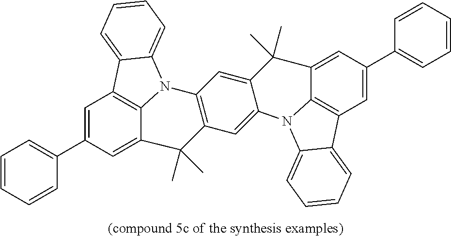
C1=C(C2=CC=CC=C2)C=C2C3=C1C1=CC=CC=C1N3C1=C(C=C3C(=C1)C(C)(C)C1=CC(C4=CC=CC=C4)=CC4=C1N3C1=CC=CC=C41)C2(C)C
